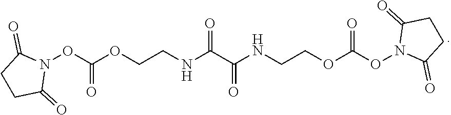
N1(OC(OCCNC(C(NCCOC(ON2C(=O)CCC2=O)=O)=O)=O)=O)C(=O)CCC1=O
